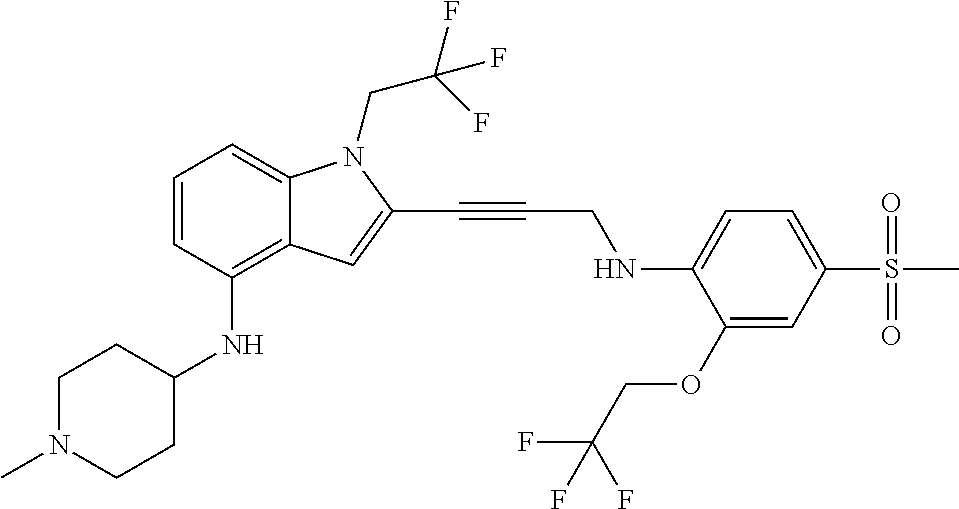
CN1CCC(NC2=C3C(=CC=C2)N(CC(F)(F)F)C(C#CCNC2=CC=C(S(C)(=O)=O)C=C2OCC(F)(F)F)=C3)CC1
